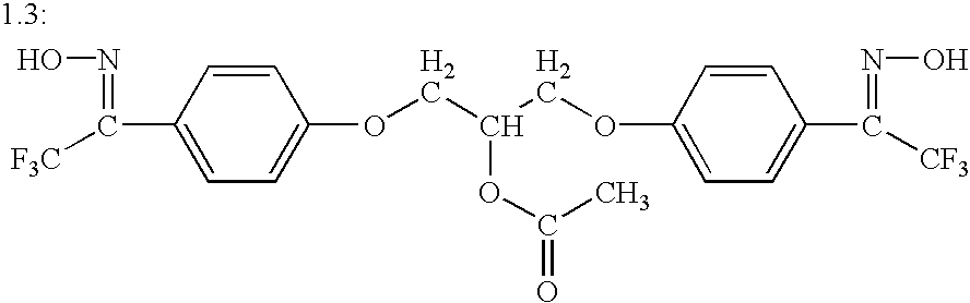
N(=C(C1=CC=C(OCC(COC2=CC=C(C(=NO)[CF3])C=C2)OC(=O)C)C=C1)[F3C])O
